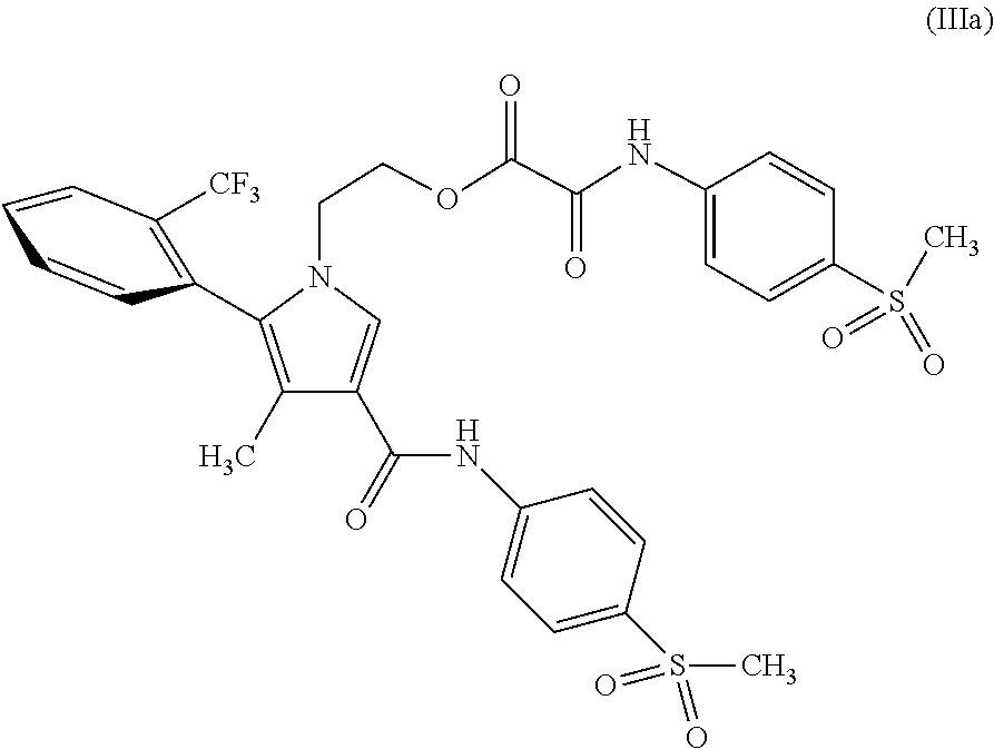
C1=CC=CC(C2=C(C)C(C(=O)NC3=CC=C(S(=O)(=O)C)C=C3)=CN2CCOC(C(NC2=CC=C(S(=O)(=O)C)C=C2)=O)=O)=C1[CF3]
